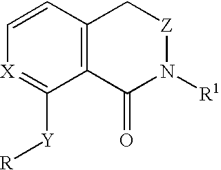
C1=C[X]=C([Y][R])C2=C1C[Z]N([R1])C2=O
